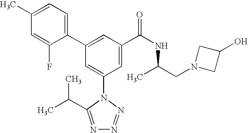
C1(C2=CC(C(NC(CN3CC(O)C3)C)=O)=CC(N3C(C(C)C)=NN=N3)=C2)=CC=C(C)C=C1F
